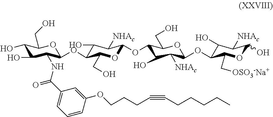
C1(C(NC2C(O)C(O)C(CO)OC2OC2C(O)C([NHAc])C(OC3C(O)C([NHAc])C(OC4C(O)C([NHAc])C(O)OC4C[OSO3-Na+])OC3CO)OC2CO)=O)=CC=CC(OCCCC#CCCCCC)=C1
